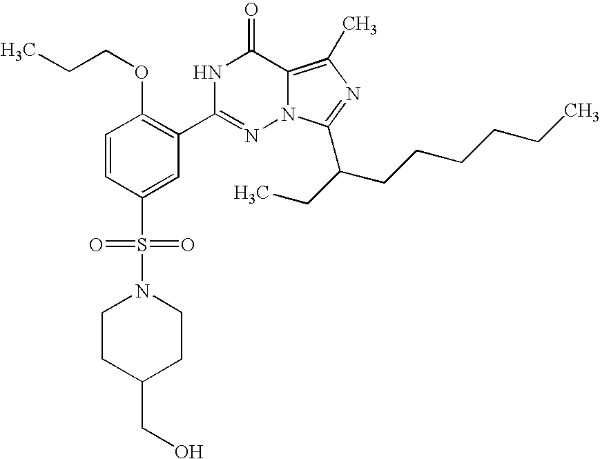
C1=CC(S(=O)(=O)N2CCC(CO)CC2)=CC(C2=NN3C(=C(C)N=C3C(CC)CCCCCC)C(=O)N2)=C1OCCC
